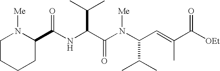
N(C(C(N(C(C(C)C)C=C(C([OEt])=O)C)[Me])=O)C(C)C)C(=O)C1N([Me])CCCC1
